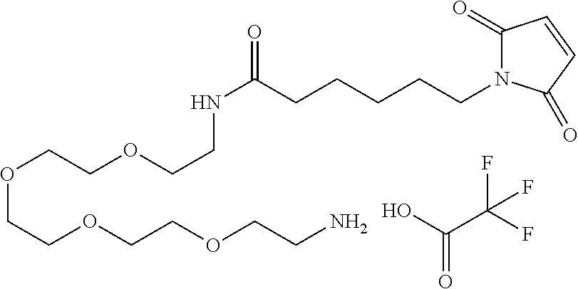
O(CCOCCOCCN)CCOCCNC(=O)CCCCCN1C(=O)C=CC1=O.OC(C(F)(F)F)=O
